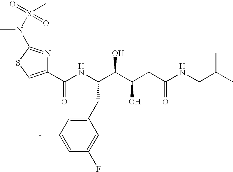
C1(C(NC(C(C(CC(NCC(C)C)=O)O)O)CC2=CC(F)=CC(F)=C2)=O)=CSC(N(S(=O)(=O)C)C)=N1
